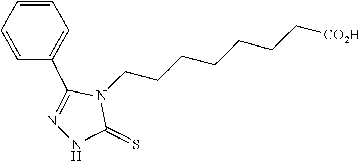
N1=C(C2=CC=CC=C2)N(CCCCCCC[CO2H])C(=S)N1
